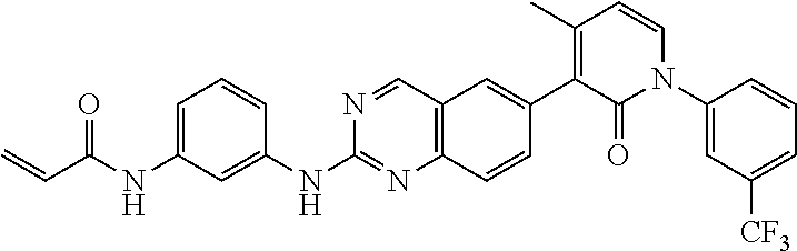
C1=C(NC(C=C)=O)C=C(NC2=NC3=C(C=N2)C=C(C2=C(C)C=CN(C4=CC([CF3])=CC=C4)C2=O)C=C3)C=C1
